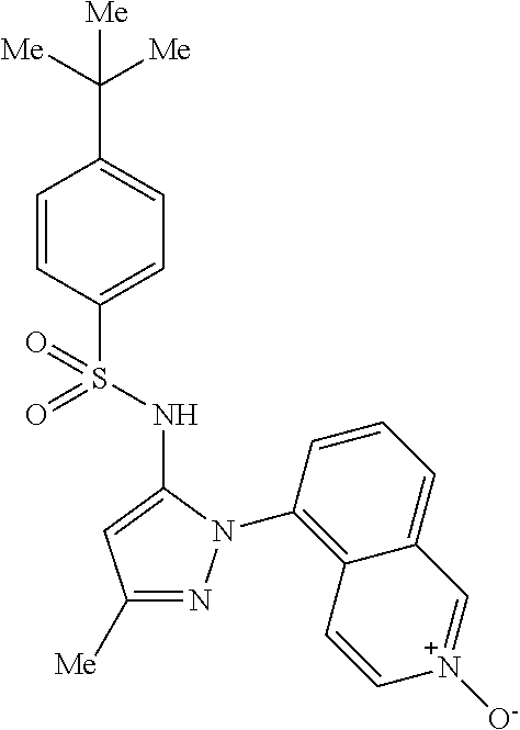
C1=CC(S(NC2=CC([Me])=NN2C2=C3C(=CC=C2)C=[N+]([O-])C=C3)(=O)=O)=CC=C1C([Me])([Me])[Me]
